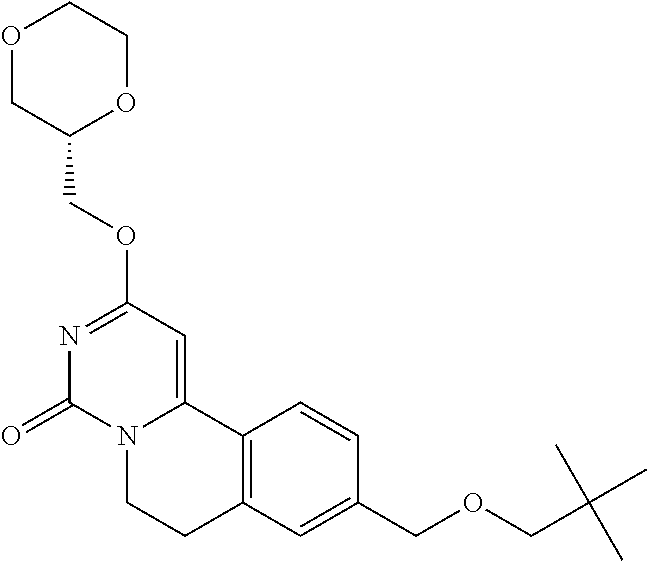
O1CC(COC2=NC(=O)N3C(=C2)C2=C(CC3)C=C(COCC(C)(C)C)C=C2)OCC1
